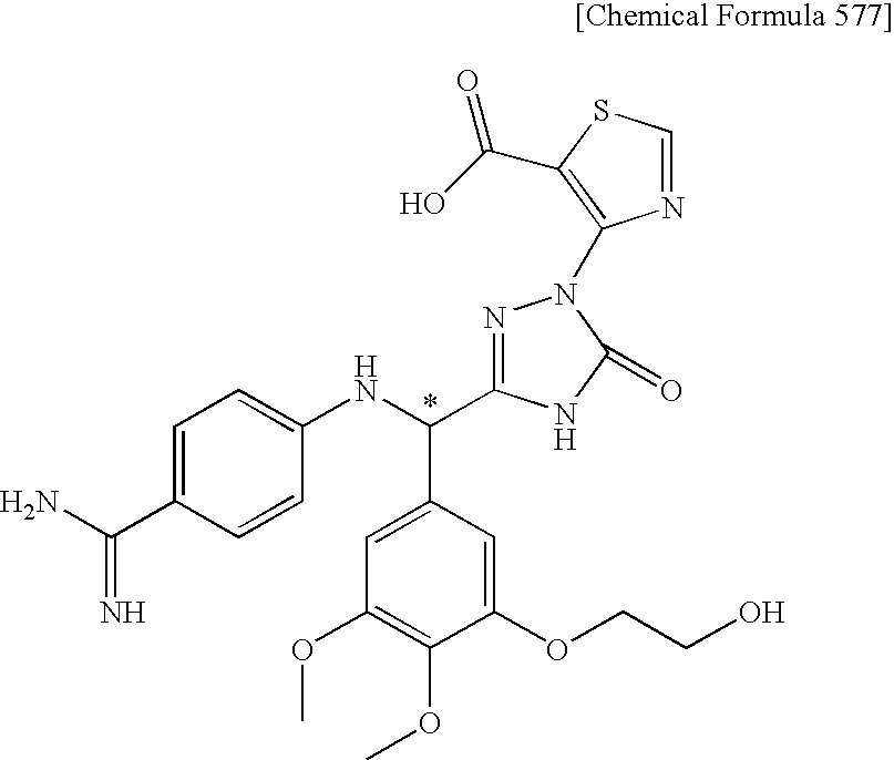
C1=C(C(=N)N)C=CC(NC(C2=CC(OC)=C(OC)C(OCCO)=C2)C2=NN(C3=C(C(O)=O)SC=N3)C(=O)N2)=C1
